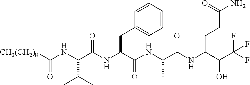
C(NC(C(NC(C(NC(C(NC(CCC(N)=O)C(O)C(F)(F)F)=O)C)=O)CC1=CC=CC=C1)=O)C(C)C)(=O)[CH3(CH2)8]
